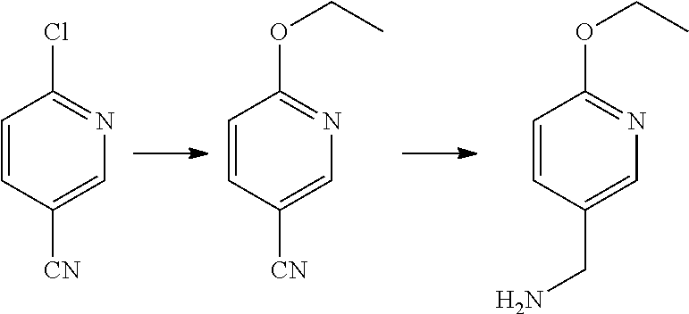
C1=CC([CN])=CN=C1Cl.C1=CC([CN])=CN=C1OCC.C1=CC(CN)=CN=C1OCC
